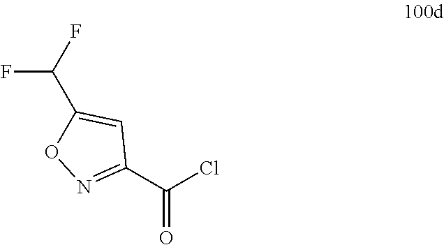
C1(C(Cl)=O)=NOC(C(F)F)=C1
